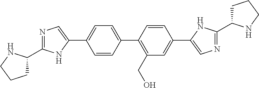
C1C(C2=NC=C(C3=CC=C(C4=C(CO)C=C(C5=CN=C(C6CCCN6)N5)C=C4)C=C3)N2)NCC1
